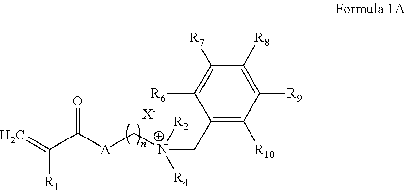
C=C([R1])C(=O)[A]C[N+]([R2])(CC1=C([R10])C([R9])=C([R8])C([R7])=C1[R6])[R4].[X-]
